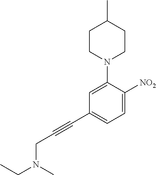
C1CN(C2=CC(C#CCN(CC)C)=CC=C2[NO2])CCC1C
